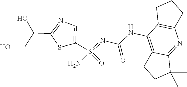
C1C(C)(C)C2=NC3=C(C(NC(N=S(=O)(N)C4=CN=C(C(CO)O)S4)=O)=C2C1)CCC3
